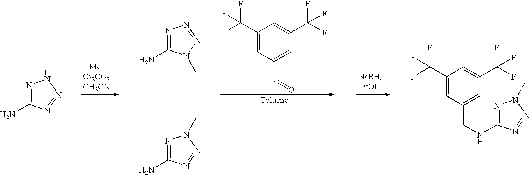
C1(C(F)(F)F)=CC(C=O)=CC(C(F)(F)F)=C1.N1=C(N)N(C)N=N1.N1=C(N)N=NN1C.N1=C(N)N=NN1.N1=C(NCC2=CC(C(F)(F)F)=CC(C(F)(F)F)=C2)N=NN1C
